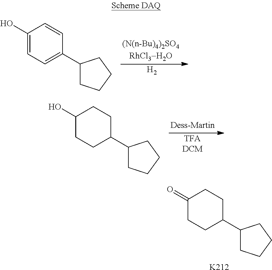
C1(=O)CCC(C2CCCC2)CC1.[K212].[H2].C1(O)=CC=C(C2CCCC2)C=C1.[TFADCM].C1(O)CCC(C2CCCC2)CC1
